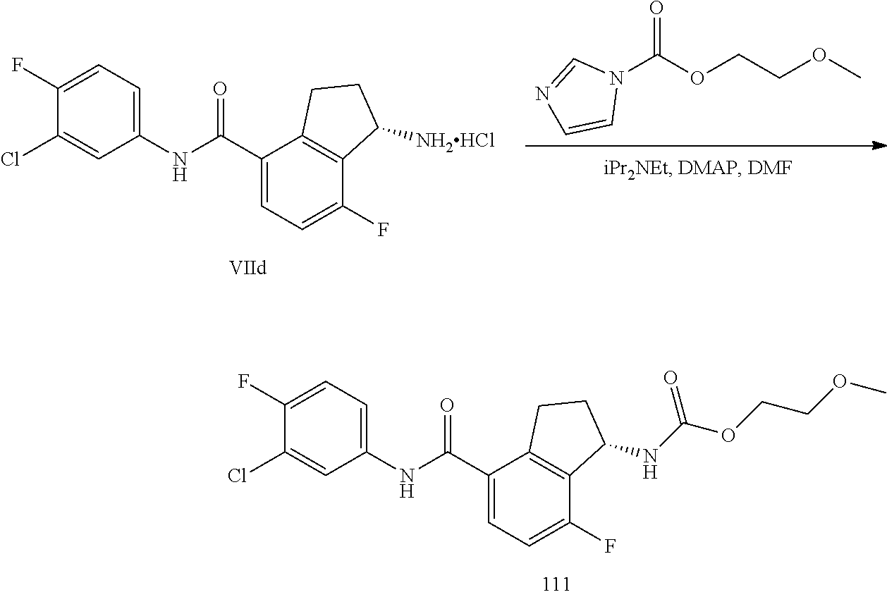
C1(Cl)=CC(NC(C2=CC=C(F)C3=C2CCC3NC(OCCOC)=O)=O)=CC=C1F.N1(C(OCCOC)=O)C=NC=C1.C1(Cl)=CC(NC(C2=CC=C(F)C3=C2CCC3[NH2HCl])=O)=CC=C1F
